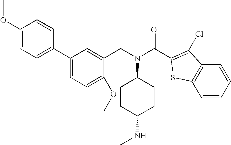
C1CC(NC)CCC1N(CC1=CC(C2=CC=C(OC)C=C2)=CC=C1OC)C(=O)C1=C(Cl)C2=C(C=CC=C2)S1
